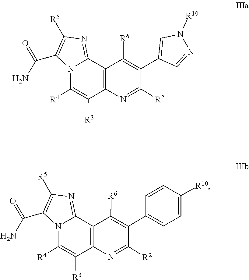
N1([R10])C=C(C2=C([R6])C3=C(C([R3])=C([R4])N4C(C(N)=O)=C([R5])N=C43)N=C2[R2])C=N1.C(N)(=O)C1=C([R5])N=C2N1C([R4])=C([R3])C1=C2C([R6])=C(C2=CC=C([R10])C=C2)C([R2])=N1
